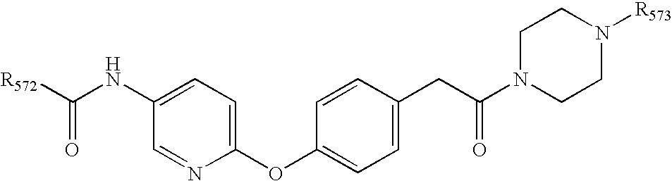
[R572]C(NC1=CC=C(OC2=CC=C(CC(N3CCN([R573])CC3)=O)C=C2)N=C1)=O
